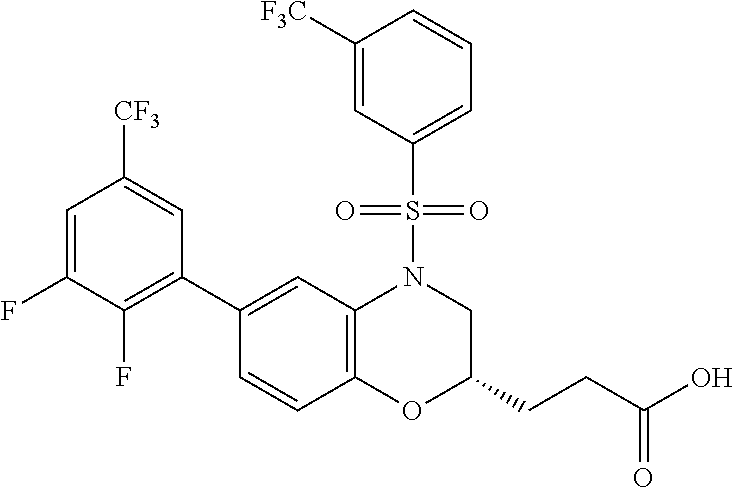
C1(C2=C(F)C(F)=CC([CF3])=C2)=CC2=C(C=C1)OC(CCC(O)=O)CN2S(C1=CC=CC([F3C])=C1)(=O)=O
